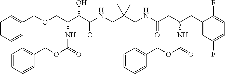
C1=CC=CC(COCC(C(C(NCC(CNC(CC(CC2=CC(F)=CC=C2F)NC(=O)OCC2=CC=CC=C2)=O)(C)C)=O)O)NC(=O)OCC2=CC=CC=C2)=C1
